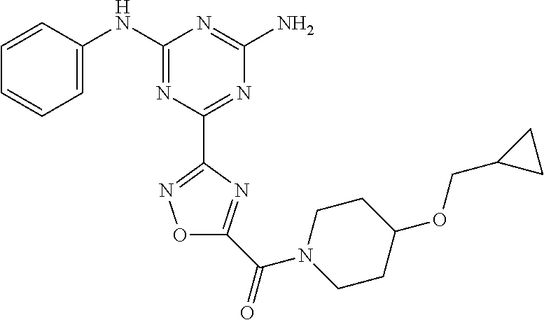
C1=CC(NC2=NC(C3=NOC(C(=O)N4CCC(OCC5CC5)CC4)=N3)=NC(N)=N2)=CC=C1
